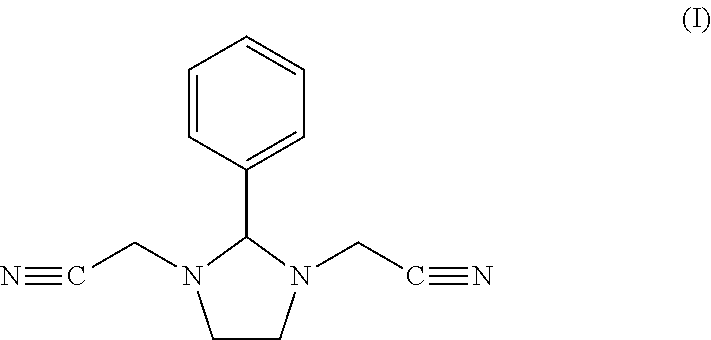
C1CN(CC#N)C(C2=CC=CC=C2)N1CC#N
